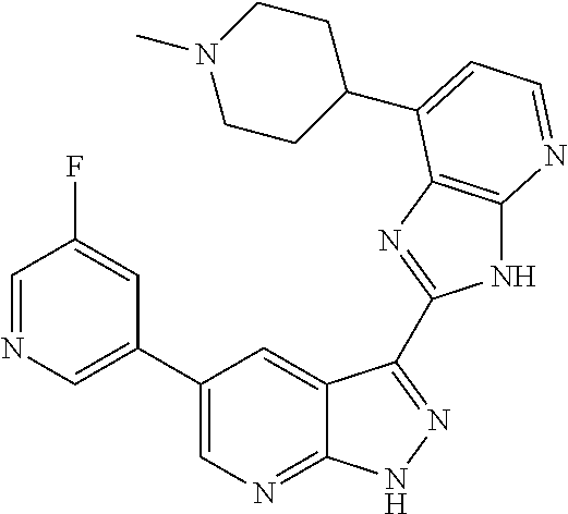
C1(C2=CN=CC(F)=C2)=CN=C2C(=C1)C(C1=NC3=C(N1)N=CC=C3C1CCN(C)CC1)=NN2
